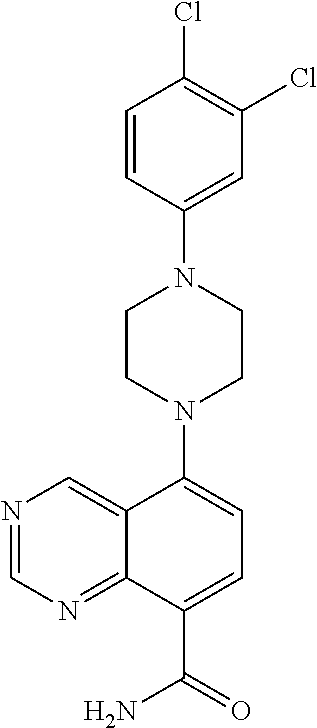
C1=CC(N2CCN(C3=CC=C(C(=O)N)C4=NC=NC=C43)CC2)=CC(Cl)=C1Cl
